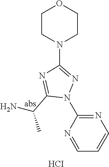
N1=CC=CN=C1N1N=C(N2CCOCC2)N=C1C(N)C.[HCI]
